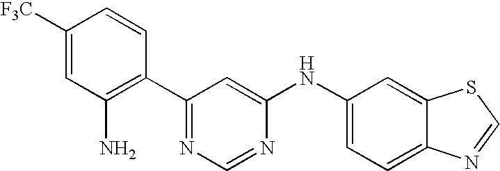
C1([F3C])=CC(N)=C(C2=NC=NC(NC3=CC=C4C(=C3)SC=N4)=C2)C=C1
